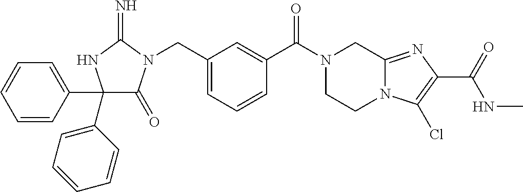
C1(C2=CC=CC=C2)(C2=CC=CC=C2)C(=O)N(CC2=CC=CC(C(N3CCN4C(=NC(C(=O)NC)=C4Cl)C3)=O)=C2)C(=N)N1
